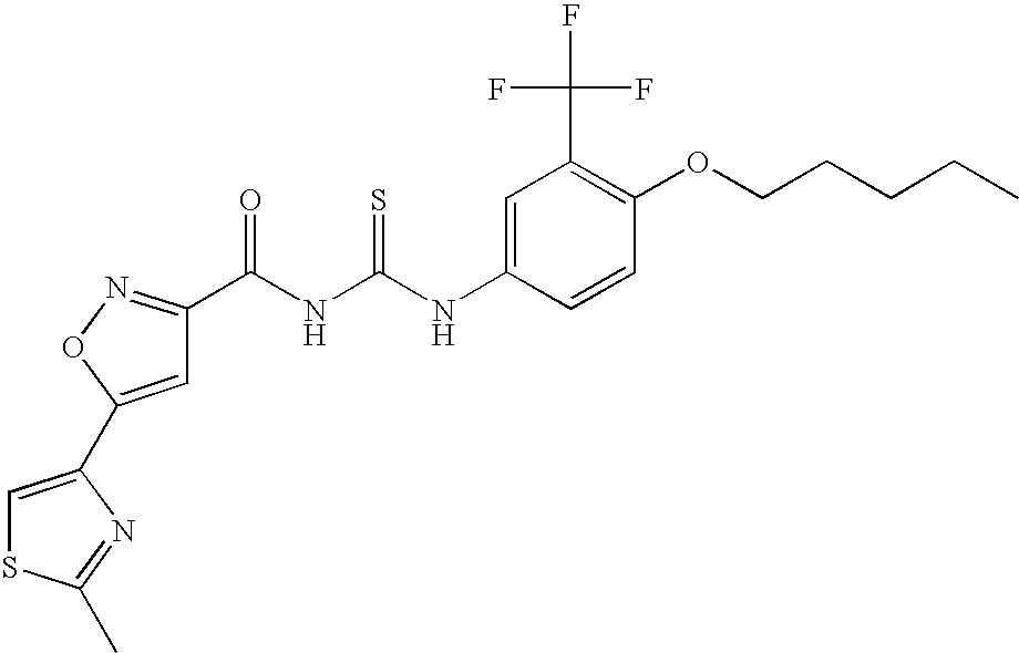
C1=C(C2=CSC(C)=N2)ON=C1C(NC(NC1=CC(C(F)(F)F)=C(OCCCCC)C=C1)=S)=O
